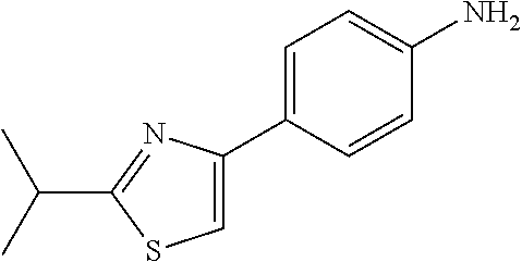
C(C1=NC(C2=CC=C(N)C=C2)=CS1)(C)C
